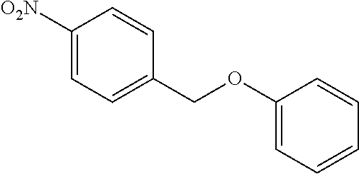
C1([O2N])=CC=C(COC2=CC=CC=C2)C=C1
